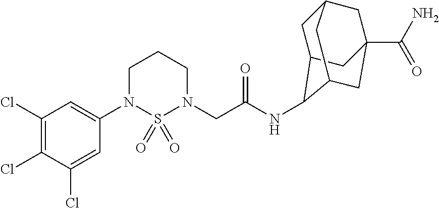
C1(Cl)=C(Cl)C(Cl)=CC(N2S(=O)(=O)N(CC(NC3C4CC5CC(C(N)=O)(CC3C5)C4)=O)CCC2)=C1
